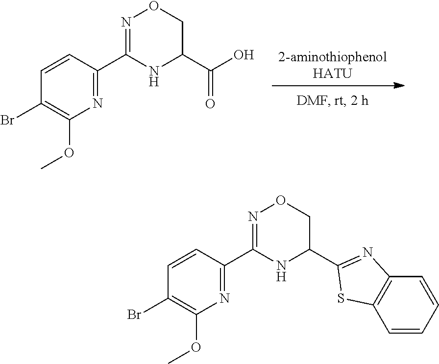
[2-aminothiophenolHATU].C1(Br)=C(OC)N=C(C2=NOCC(C(O)=O)N2)C=C1.C1(Br)=C(OC)N=C(C2=NOCC(C3=NC4=C(C=CC=C4)S3)N2)C=C1
